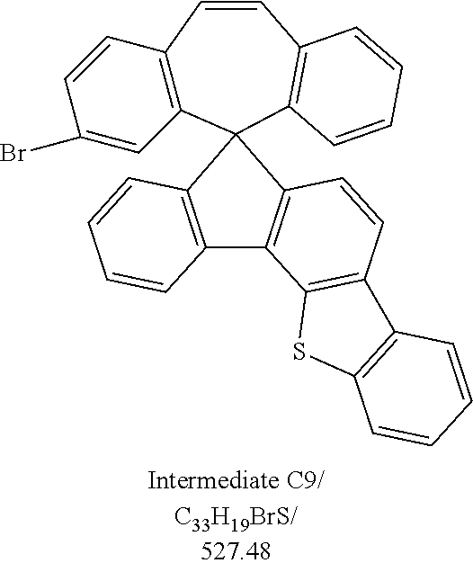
C1=CC2=C(C=C1Br)C1(C3=C(C=C2)C=CC=C3)C2=C(C3=C(C=C2)C2=C(S3)C=CC=C2)C2=C1C=CC=C2
